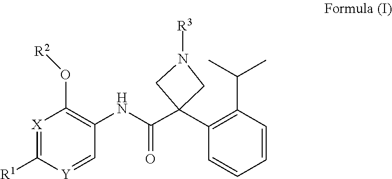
C1(NC(=O)C2(C3=C(C(C)C)C=CC=C3)CN([R3])C2)=C(O[R2])[X]=C([R1])[Y]=C1
